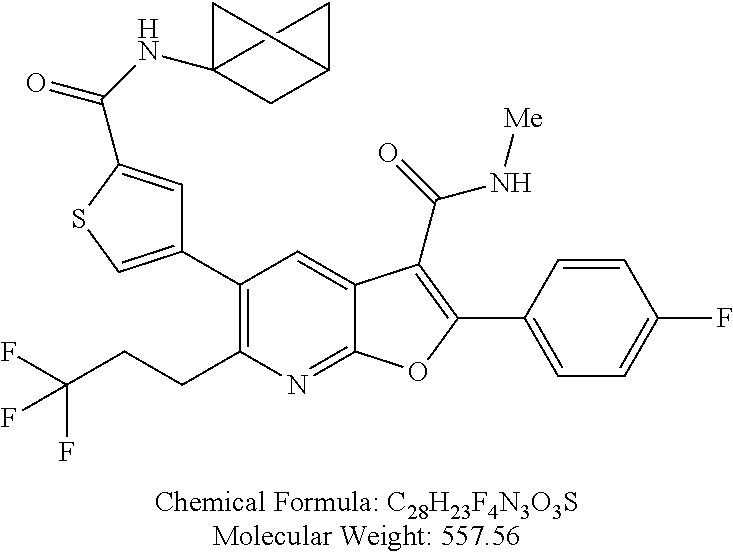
C1(C2=CSC(C(=O)NC34CC(C3)C4)=C2)=C(CCC(F)(F)F)N=C2C(=C1)C(C(=O)N[Me])=C(C1=CC=C(F)C=C1)O2
